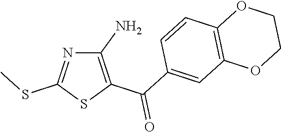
C1(N)=C(C(C2=CC3=C(C=C2)OCCO3)=O)SC(SC)=N1
